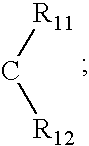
C([R11])[R12]
